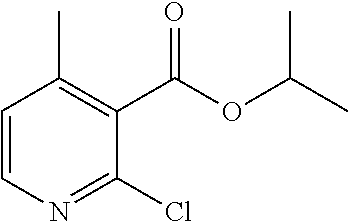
C1=CN=C(Cl)C(C(OC(C)C)=O)=C1C
